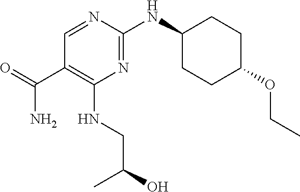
N1=C(NC2CCC(OCC)CC2)N=CC(C(=O)N)=C1NCC(C)O
